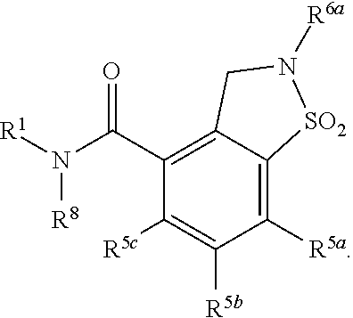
C1([R5a])=C2C(=C(C(N([R1])[R8])=O)C([R5c])=C1[R5b])CN([R6a])[SO2]2
